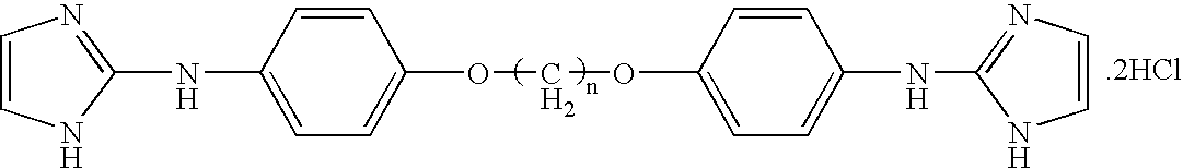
[.2HCl].C1=CNC(NC2=CC=C(OCOC3=CC=C(NC4=NC=CN4)C=C3)C=C2)=N1
